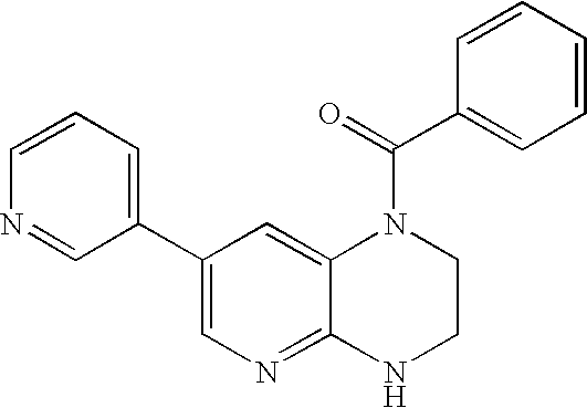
C1=CC=C(C2=CN=C3C(=C2)N(C(=O)C2=CC=CC=C2)CCN3)C=N1
